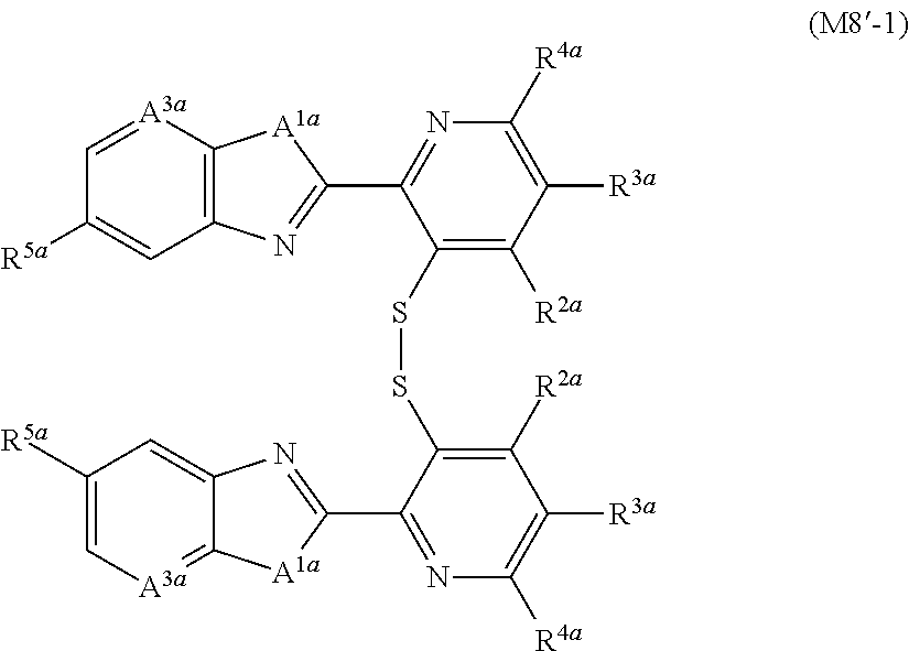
C1=C2C(=[A3a]C=C1[R5a])[A1a]C(C1=NC([R4a])=C([R3a])C([R2a])=C1SSC1=C([R2a])C([R3a])=C([R4a])N=C1C1=NC3=C([A3a]=CC([R5a])=C3)[A1a]1)=N2
